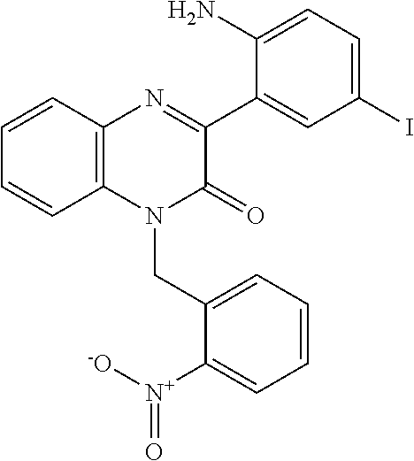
N1=C(C2=CC(I)=CC=C2N)C(=O)N(CC2=CC=CC=C2[N+]([-O])=O)C2=C1C=CC=C2
